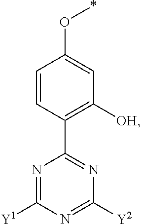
N1=C([Y1])N=C([Y2])N=C1C1=C([OH])C=C(O*)C=C1
